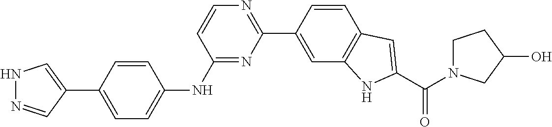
C1=C(C2=CNN=C2)C=CC(NC2=NC(C3=CC4=C(C=C3)C=C(C(=O)N3CCC(O)C3)N4)=NC=C2)=C1
